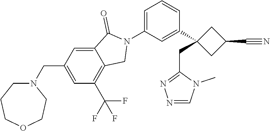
N1(C2=CC=CC(C3(CC4=NN=CN4C)CC(C#N)C3)=C2)C(=O)C2=CC(CN3CCCOCC3)=CC(C(F)(F)F)=C2C1
